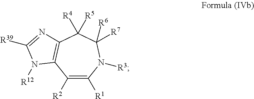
C1([R2])=C([R1])N([R3])C([R6])([R7])C([R5])([R4])C2=C1N([R12])C([R39])=N2
